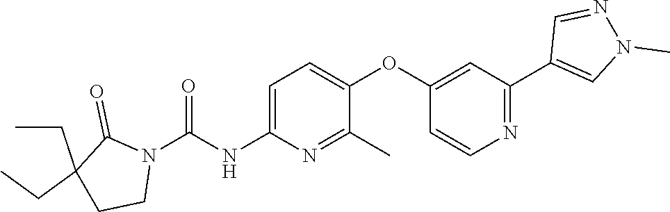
C1=C(NC(N2C(=O)C(CC)(CC)CC2)=O)N=C(C)C(OC2=CC(C3=CN(C)N=C3)=NC=C2)=C1
